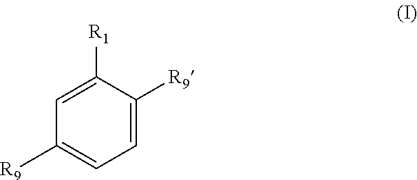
C1([R1])=CC([R9])=CC=C1[R9]
